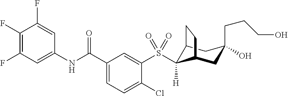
C1(F)=C(F)C=C(NC(C2=CC=C(Cl)C(S(=O)(=O)C3([H])C4CC(O)(CCCO)CC3CC4)=C2)=O)C=C1F
